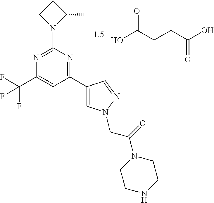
N1=C(N2C(C)CC2)N=C(C2=CN(CC(N3CCNCC3)=O)N=C2)C=C1C(F)(F)F.OC(CCC(O)=O)=O
